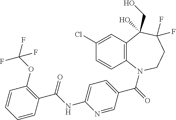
C12=C(N(C(=O)C3=CC=C(NC(C4=C(OC(F)(F)F)C=CC=C4)=O)N=C3)CCC(F)(F)C1(CO)O)C=CC(Cl)=C2
